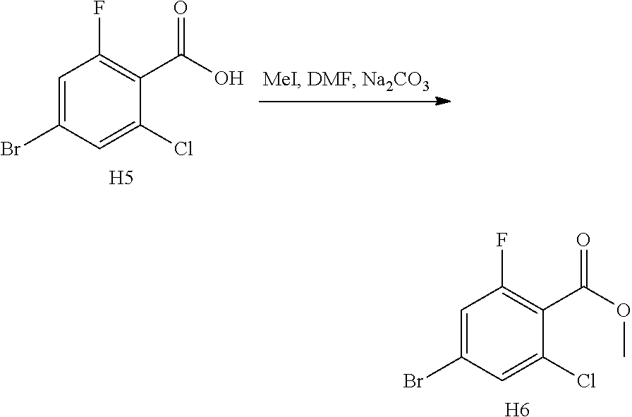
C1=C(Br)C=C(Cl)C(C(=O)O)=C1F.[H5].C1=C(Br)C=C(Cl)C(C(=O)OC)=C1F.[H6]
